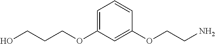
C(COC1=CC=CC(OCCN)=C1)CO
